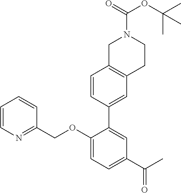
C1=CN=C(COC2=CC=C(C(C)=O)C=C2C2=CC3=C(C=C2)CN(C(OC(C)(C)C)=O)CC3)C=C1
